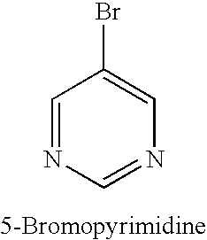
C1=NC=NC=C1Br
